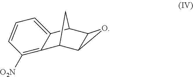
C12C3C(C(C1)C1=CC=CC([O2N])=C21)O3
